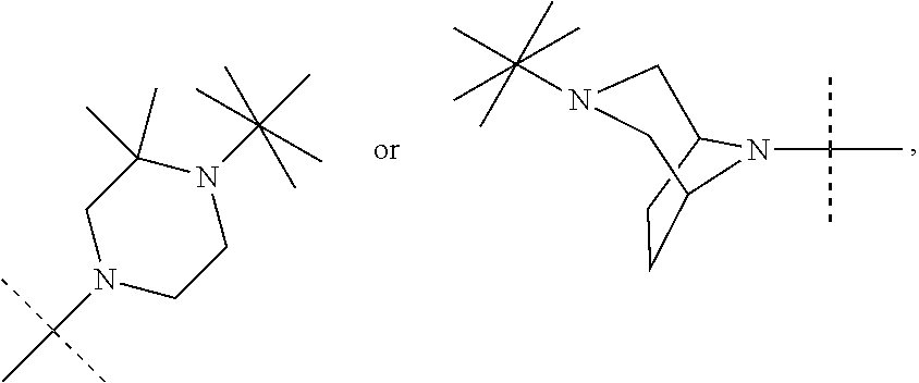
C(C)(C)(C)N1C2CN(C(C)(C)(C)(C)C)CC1CC2.N1(C(C)(C)(C)(C)C)C(C)(C)CN(C(C)(C)C)CC1
